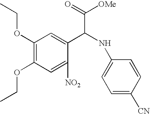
C1(OCC)=C(OCC)C=C([NO2])C(C(NC2=CC=C([CN])C=C2)C([OMe])=O)=C1
